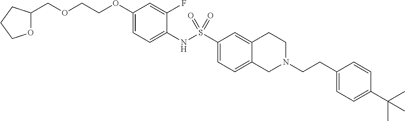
C1(OCCOCC2OCCC2)=CC=C(NS(C2=CC=C3C(=C2)CCN(CCC2=CC=C(C(C)(C)C)C=C2)C3)(=O)=O)C(F)=C1
